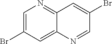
C12=NC=C(Br)C=C1N=CC(Br)=C2
